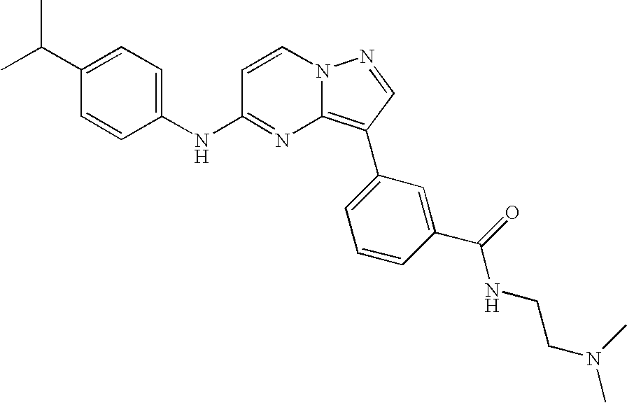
C1=CN2C(=C(C3=CC=CC(C(=O)NCCN(C)C)=C3)C=N2)N=C1NC1=CC=C(C(C)C)C=C1
